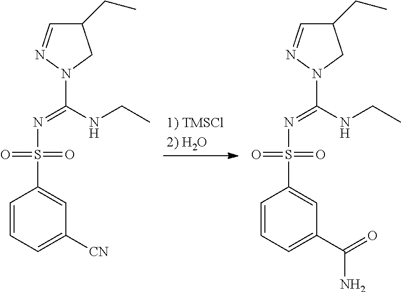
C1=CC=C([CN])C=C1S(=O)(=O)N=C(NCC)N1CC(CC)C=N1.C1=CC=C(C(=O)N)C=C1S(=O)(=O)N=C(NCC)N1CC(CC)C=N1
